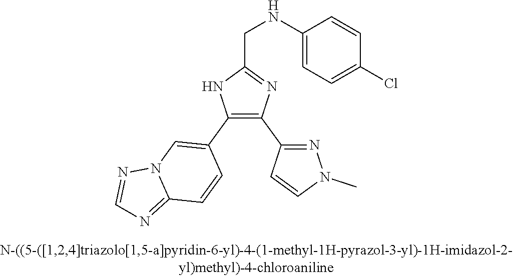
C1(NCC2=NC(C3=NN(C)C=C3)=C(C3=CN4C(=NC=N4)C=C3)N2)=CC=C(Cl)C=C1
